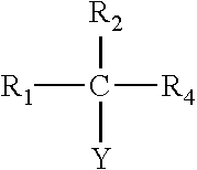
[R1]C([R4])([R2])[Y]
